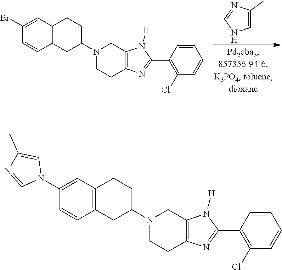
C1=C(C)N=CN1.C1=C(Br)C=CC2=C1CCC(N1CCC3=C(C1)N([H])C(C1=C(Cl)C=CC=C1)=N3)C2.C1=C(N2C=C(C)N=C2)C=CC2=C1CCC(N1CCC3=C(C1)N([H])C(C1=C(Cl)C=CC=C1)=N3)C2
